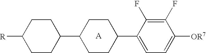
C1(F)=C(F)C(C2CCC(C3CCC([R])CC3)CC2)=CC=C1[OR7]
